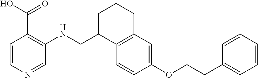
C1C(CNC2=C(C(O)=O)C=CN=C2)C2=C(CC1)C=C(OCCC1=CC=CC=C1)C=C2
